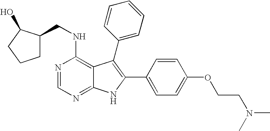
C(NC1=C2C(=NC=N1)NC(C1=CC=C(OCCN(C)C)C=C1)=C2C1=CC=CC=C1)C1CCCC1O
